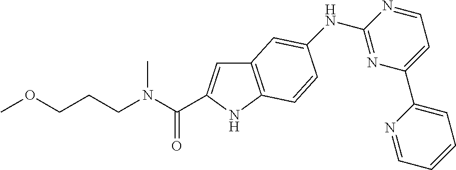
C12=C(NC(C(N(CCCOC)C)=O)=C1)C=CC(NC1=NC(C3=CC=CC=N3)=CC=N1)=C2
